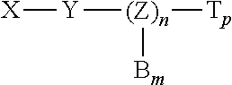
[X][Y][(Z)n]([Bm])[Tp]
